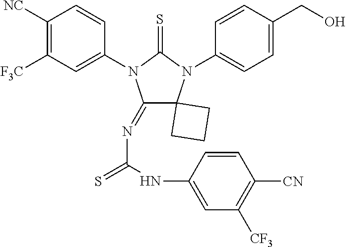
C1(=NC(=S)NC2=CC([CF3])=C([CN])C=C2)C2(N(C3=CC=C(CO)C=C3)C(=S)N1C1=CC([F3C])=C([NC])C=C1)CCC2
